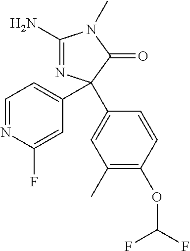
C1(N)=NC(C2=CC=NC(F)=C2)(C2=CC(C)=C(OC(F)F)C=C2)C(=O)N1C
